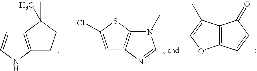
C1=CNC2=C1C(C)(C)CC2.C1=C(Cl)SC2=C1N=CN2C.C12=C(OC=C1C)C=CC2=O
